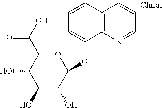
C1=CC2=C(C(OC3OC(C(=O)O)C(O)C(O)C3O)=C1)N=CC=C2
